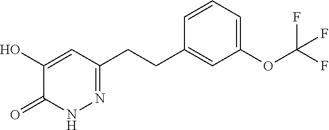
C1(OC(F)(F)F)=CC=CC(CCC2=NNC(=O)C(O)=C2)=C1
